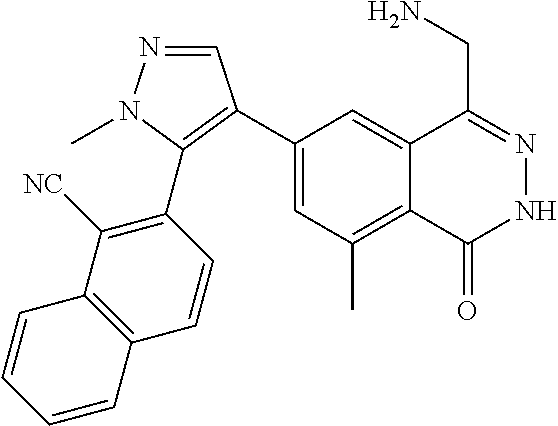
C1(C2=C(C3=C([NC])C4=C(C=C3)C=CC=C4)N(C)N=C2)=CC(C)=C2C(=C1)C(CN)=NNC2=O
